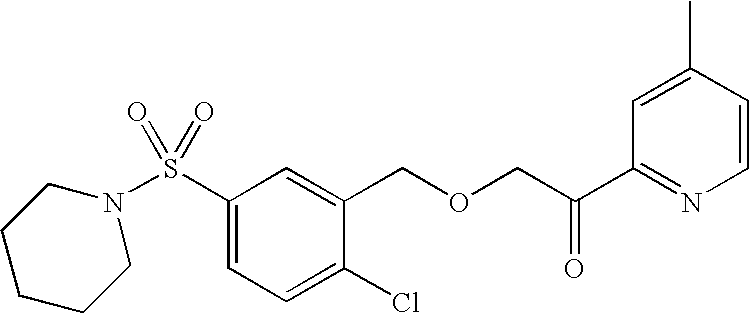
S(C1=CC=C(Cl)C(COCC(C2=NC=CC(C)=C2)=O)=C1)(=O)(=O)N1CCCCC1
